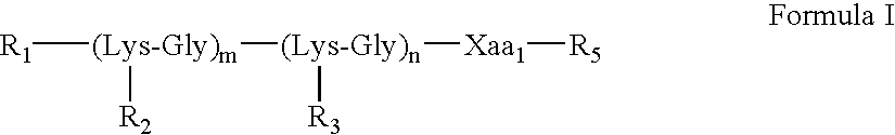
[R1][(Lys-Gly)m]([R2])[(Lys-Gly)n]([Xaa1][R5])[R3]
